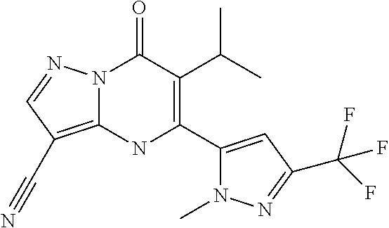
N12C(=C(C#N)C=N1)NC(C1=CC(C(F)(F)F)=NN1C)=C(C(C)C)C2=O
